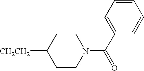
[CH2CH2]C1CCN(C(C2=CC=CC=C2)=O)CC1
